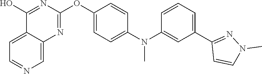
C12=CC=NC=C1N=C(OC1=CC=C(N(C3=CC(C4=NN(C)C=C4)=CC=C3)C)C=C1)N=C2O
